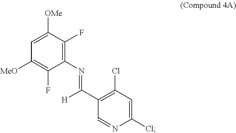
C1=C([OMe])C(F)=C(N=C(C2=C(Cl)C=C(Cl)N=C2)[H])C(F)=C1[MeO]
